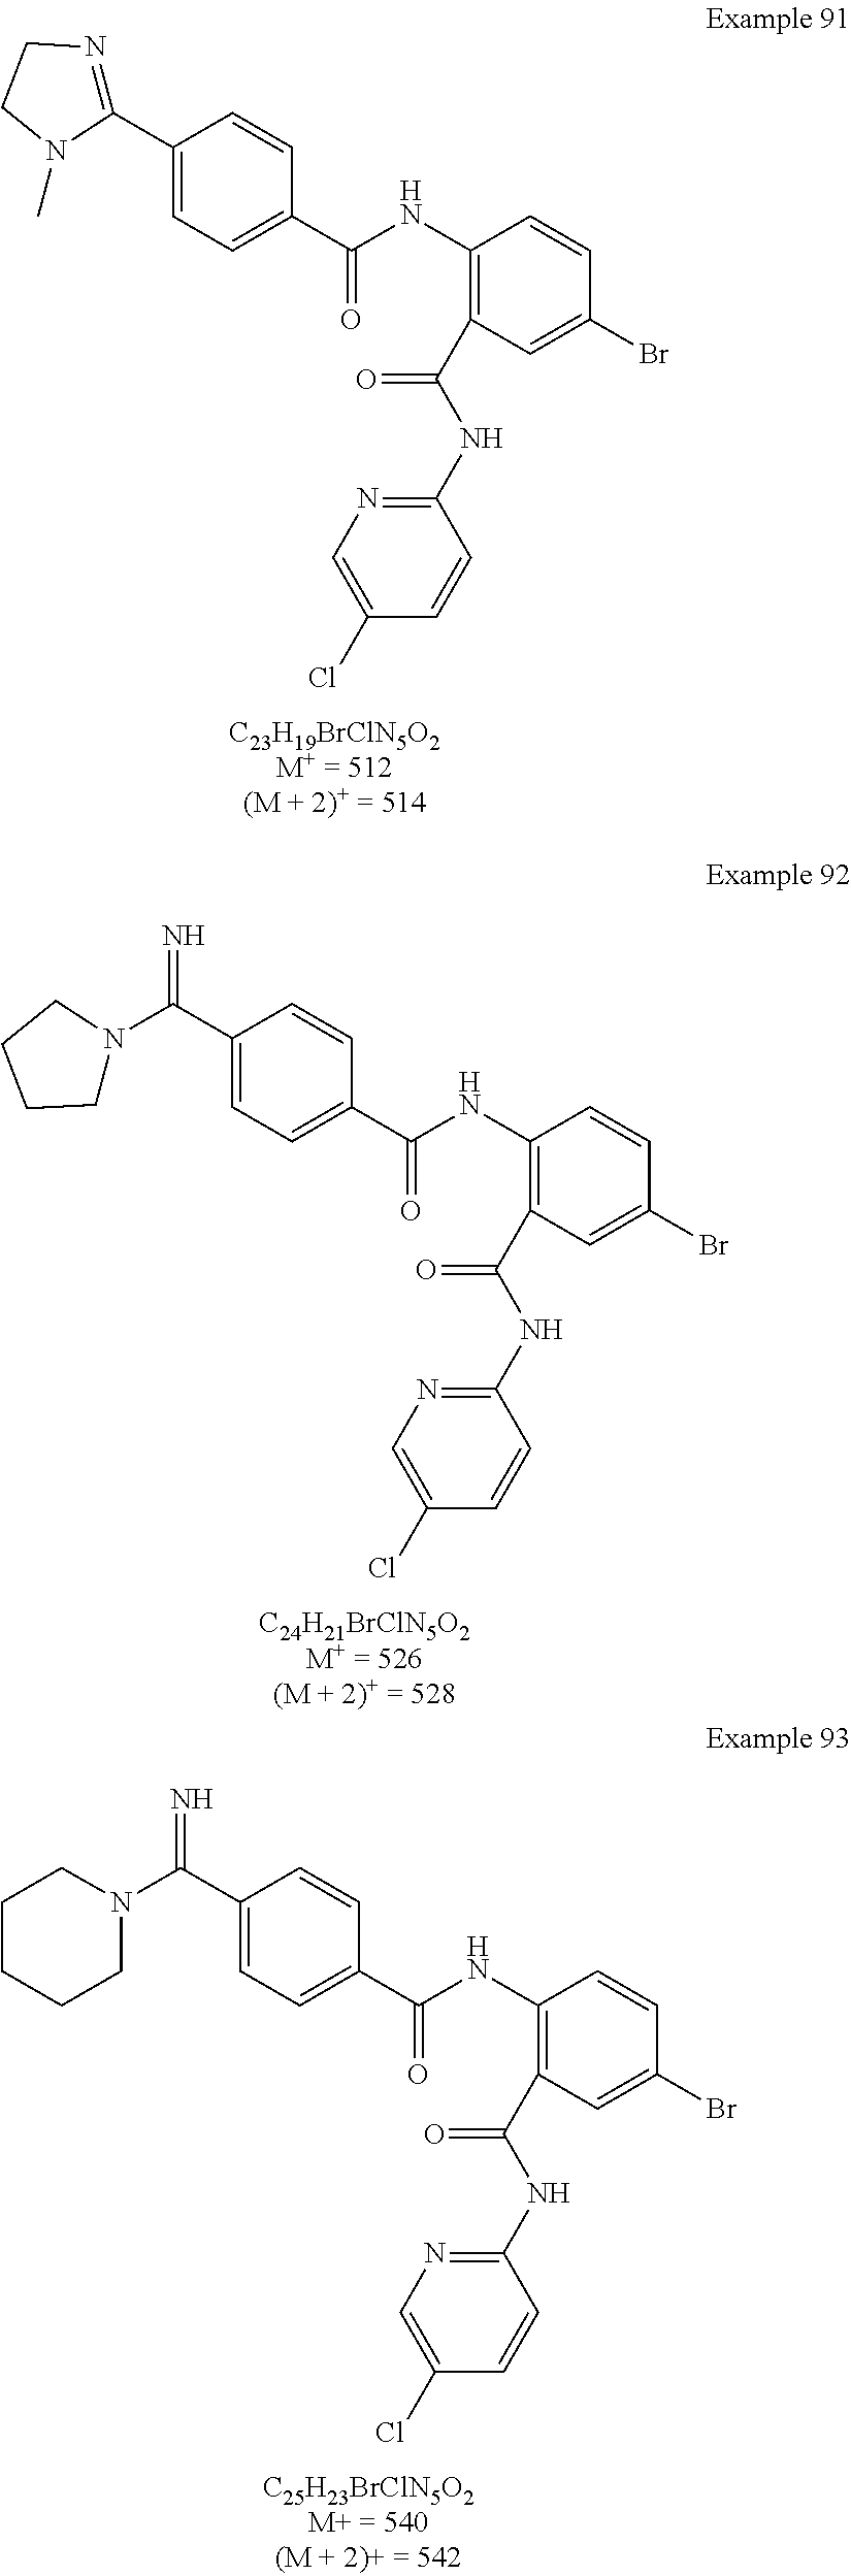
C1(NC(=O)C2=C(NC(=O)C3=CC=C(C4=NCCN4C)C=C3)C=CC(Br)=C2)=NC=C(Cl)C=C1.C1(NC(=O)C2=C(NC(=O)C3=CC=C(C(=N)N4CCCC4)C=C3)C=CC(Br)=C2)=NC=C(Cl)C=C1.C1(NC(=O)C2=C(NC(=O)C3=CC=C(C(=N)N4CCCCC4)C=C3)C=CC(Br)=C2)=NC=C(Cl)C=C1
